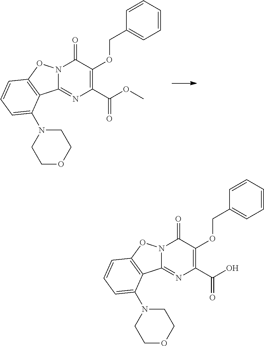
N12C(=NC(C(=O)OC)=C(OCC3=CC=CC=C3)C1=O)C1=C(O2)C=CC=C1N1CCOCC1.N12C(=NC(C(=O)O)=C(OCC3=CC=CC=C3)C1=O)C1=C(O2)C=CC=C1N1CCOCC1
